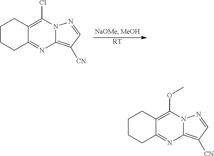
[RT].C1CCC2=NC3=C([CN])C=NN3C(Cl)=C2C1.C1CCC2=NC3=C([CN])C=NN3C(OC)=C2C1
